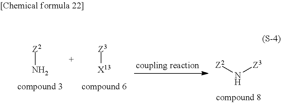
[Z2]N.[Z3][X13].N([Z3])[Z2]
